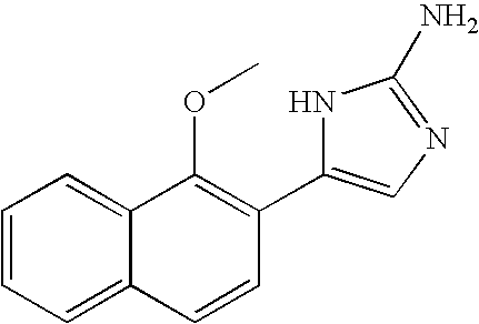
C1=CC=C2C(=C1)C(OC)=C(C1=CN=C(N)N1)C=C2
